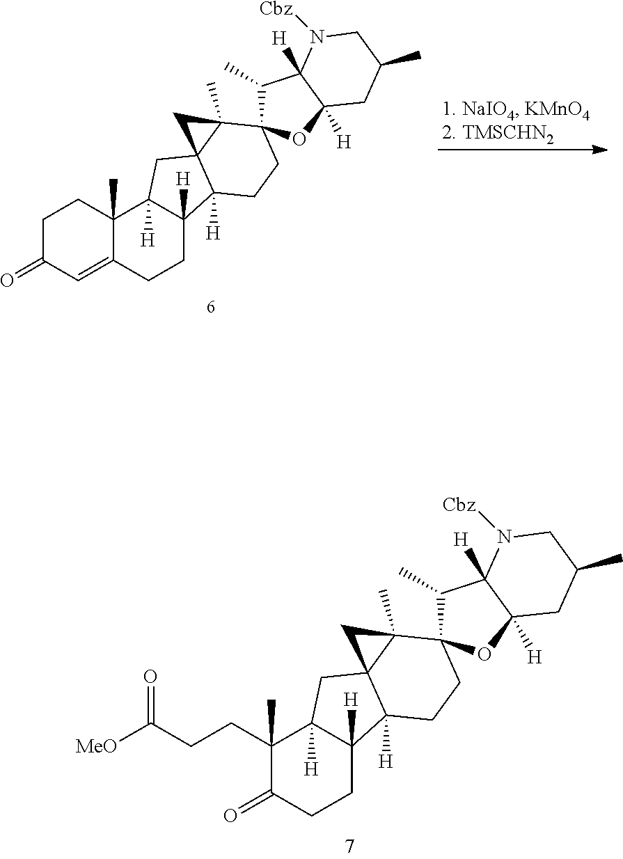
O=C1C(C)(CCC([MeO])=O)C2([H])C([H])(CC1)C1([H])C3(C2)C(C)(C2(C(C)C4([H])C([H])(O2)CC(C)CN4[Cbz])CC1)C3.C1C(=O)C=C2C(C)(C1)C1([H])C([H])(CC2)C2([H])C3(C1)C(C)(C1(C(C)C4([H])C([H])(O1)CC(C)CN4[Cbz])CC2)C3
